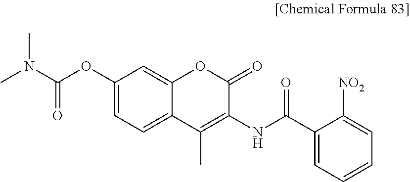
C12=CC=C(OC(N(C)C)=O)C=C1OC(=O)C(NC(C1=CC=CC=C1[NO2])=O)=C2C
